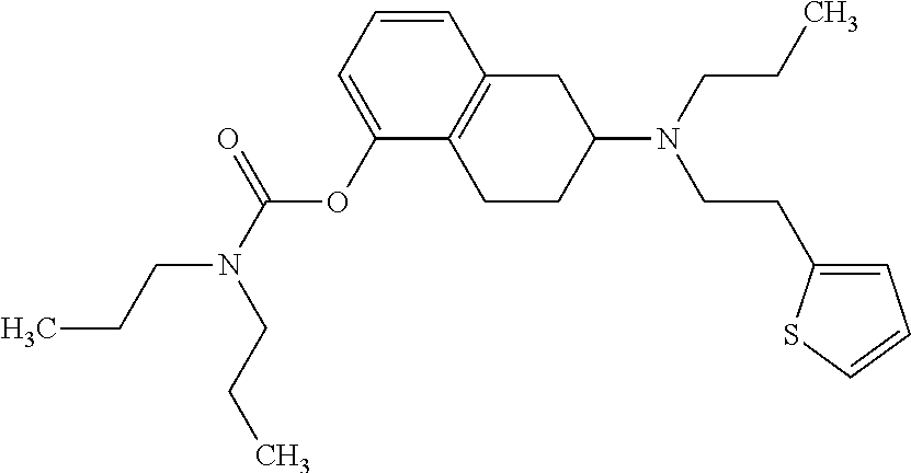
C1(OC(N(CCC)CCC)=O)=CC=CC2=C1CCC(N(CCC)CCC1=CC=CS1)C2
